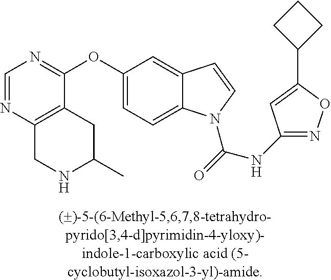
C1=NC2=C(C(OC3=CC=C4C(=C3)C=CN4C(=O)NC3=NOC(C4CCC4)=C3)=N1)CC(C)NC2
